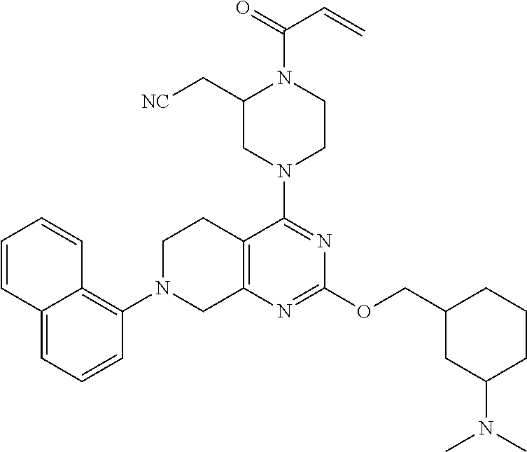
C12=CC=CC(N3CC4=C(CC3)C(N3CCN(C(=O)C=C)C(C[NC])C3)=NC(OCC3CC(N(C)C)CCC3)=N4)=C1C=CC=C2
